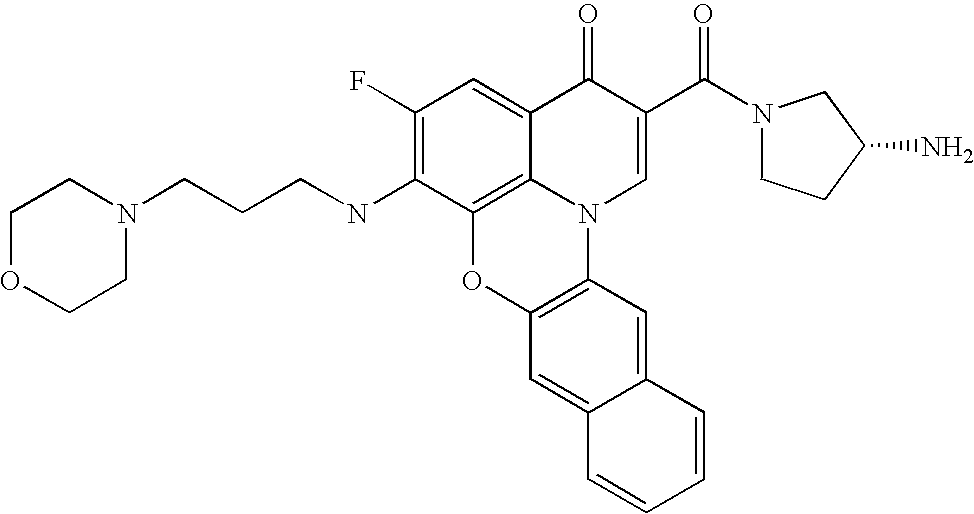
C1(F)=C(NCCCN2CCOCC2)C2=C3C(=C1)C(=O)C(C(N1CCC(N)C1)=O)=CN3C1=C(O2)C=C2C(=C1)C=CC=C2
